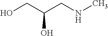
OCC(O)CNC
